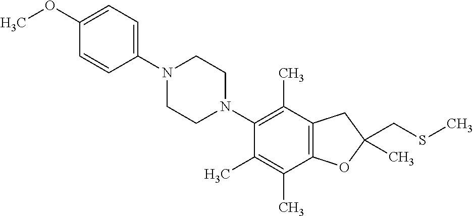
C1(OC)=CC=C(N2CCN(C3=C(C)C4=C(C(C)=C3C)OC(CSC)(C)C4)CC2)C=C1
